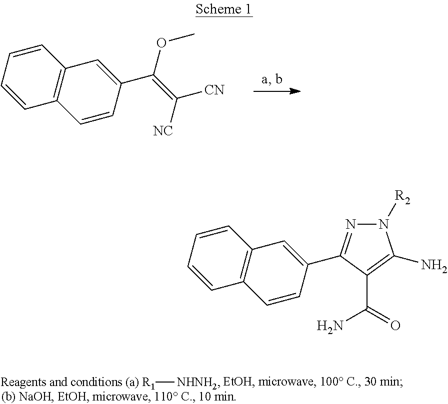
C1=CC=CC2=C1C=C(C(=C([CN])[NC])OC)C=C2.[Reagents and conditions (a) R1][NHNH2].C1=CC=CC2=C1C=C(C1=NN([R2])C(N)=C1C(=O)N)C=C2
